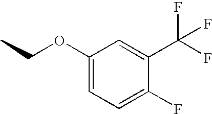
CCOC1=CC=C(F)C(C(F)(F)F)=C1
